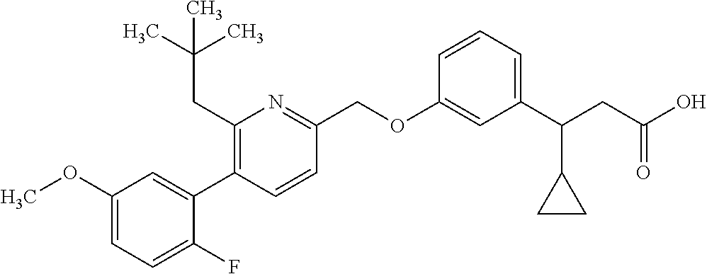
C1(OC)=CC=C(F)C(C2=C(CC(C)(C)C)N=C(COC3=CC(C(CC(O)=O)C4CC4)=CC=C3)C=C2)=C1
